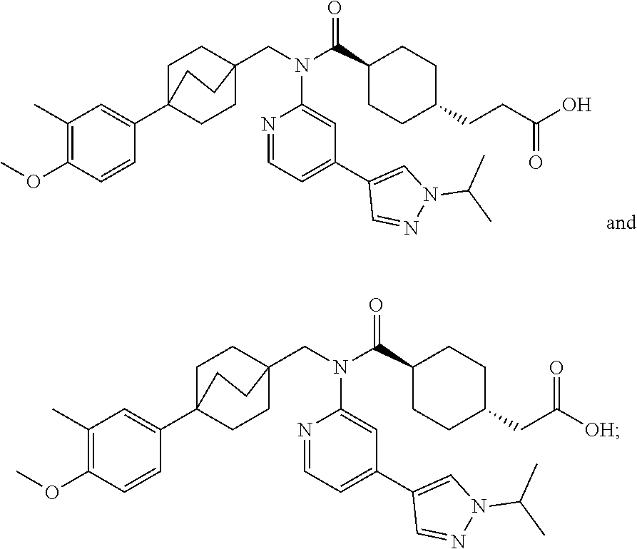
C1(C2=CN(C(C)C)N=C2)=CC=NC(N(CC23CCC(C4=CC(C)=C(OC)C=C4)(CC2)CC3)C(C2CCC(CCC(=O)O)CC2)=O)=C1.C1(C2=CN(C(C)C)N=C2)=CC=NC(N(CC23CCC(C4=CC(C)=C(OC)C=C4)(CC2)CC3)C(C2CCC(CC([OH])=O)CC2)=O)=C1
